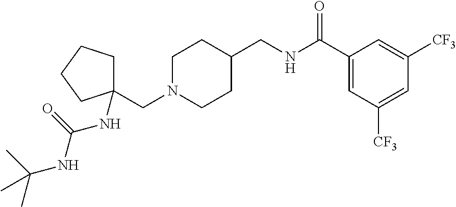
C1N(CC2(NC(NC(C)(C)C)=O)CCCC2)CCC(CNC(C2=CC([CF3])=CC([CF3])=C2)=O)C1
